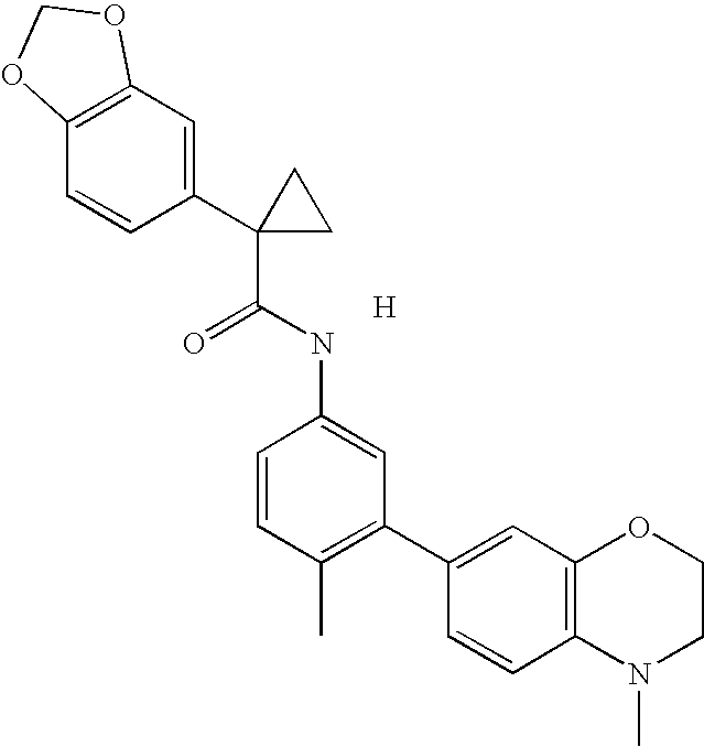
C12=C(C=C(C3(C(NC4=CC(C5=CC6=C(C=C5)N(C)CCO6)=C(C)C=C4)=O)CC3)C=C1)OCO2.[H]
